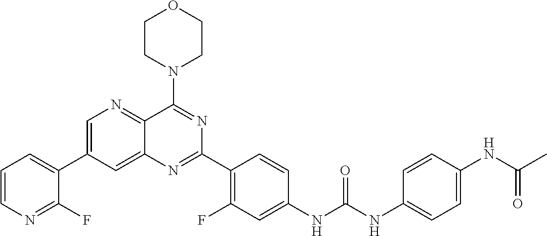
C1=C(C2=CC=CN=C2F)C=C2C(=N1)C(N1CCOCC1)=NC(C1=C(F)C=C(NC(NC3=CC=C(NC(C)=O)C=C3)=O)C=C1)=N2
